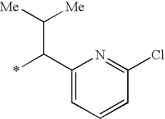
C1(C(*)C([Me])[Me])=CC=CC(Cl)=N1
